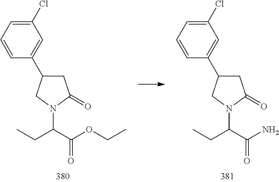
C1=C(C2CC(=O)N(C(C(OCC)=O)CC)C2)C=CC=C1Cl.C1=C(C2CC(=O)N(C(C(N)=O)CC)C2)C=CC=C1Cl
